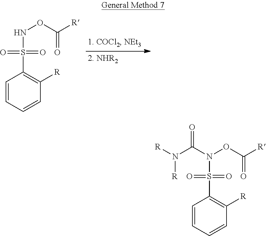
C1=CC=CC([R])=C1S(NOC([R])=O)(=O)=O.C1=CC=CC([R])=C1S(N(OC([R])=O)C(N([R])[R])=O)(=O)=O
